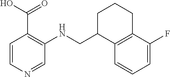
C1=CN=CC(NCC2C3=C(CCC2)C(F)=CC=C3)=C1C(O)=O
